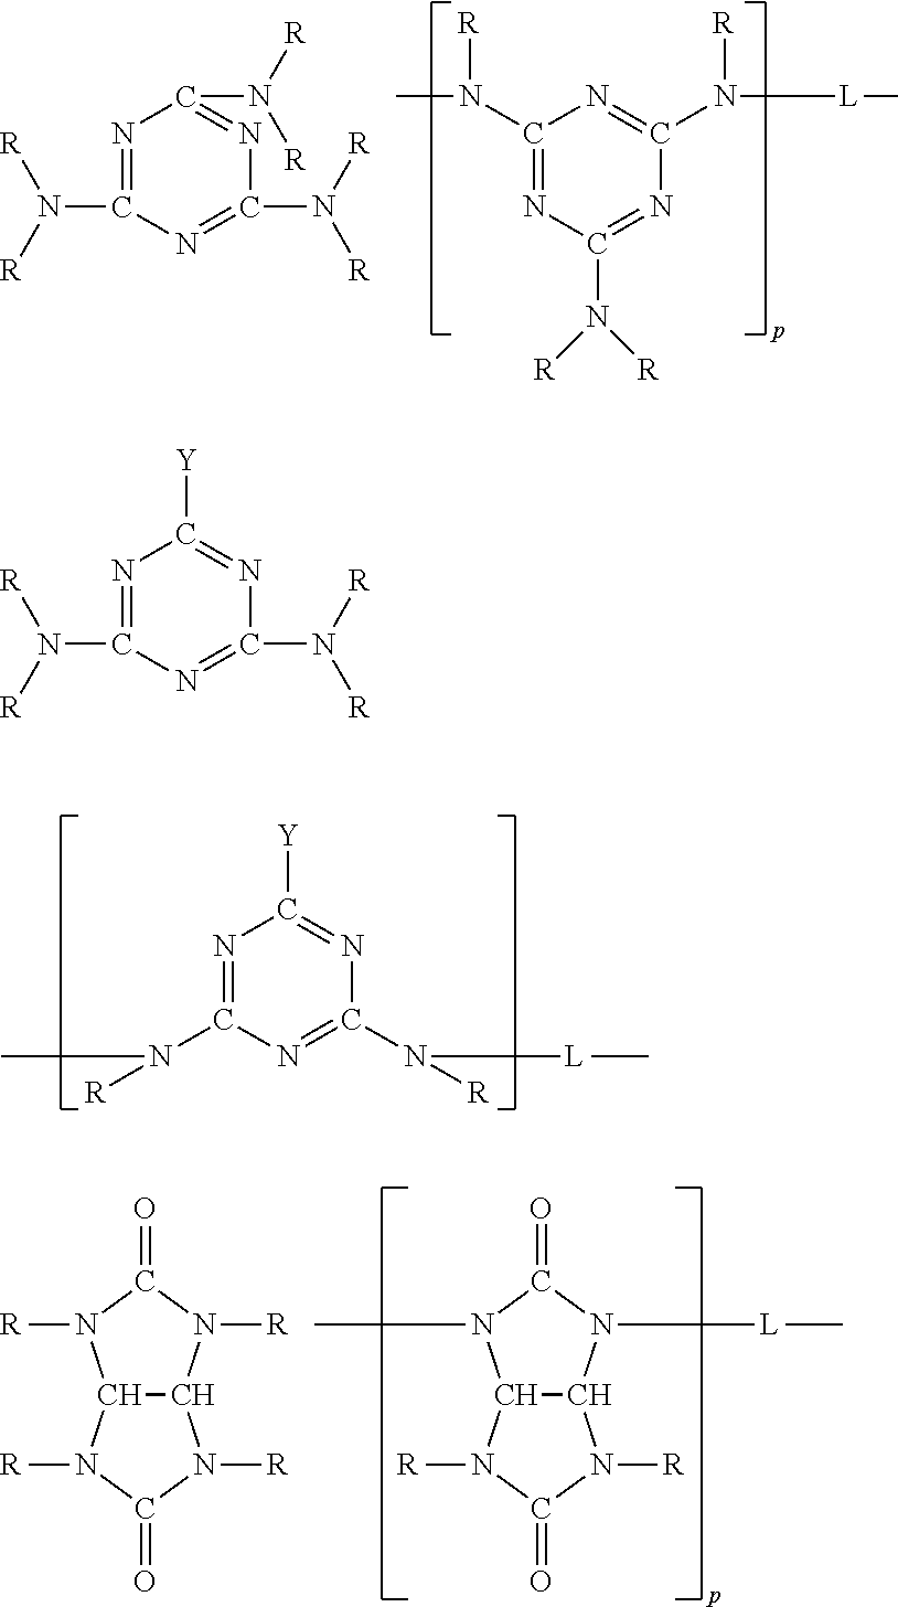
N1=C(N([R])[R])N=C(N([R])[R])N=C1N([R])[R].C1(N(C)[R])=NC(N([R])[R])=NC(N([L]C)[R])=N1.N1=C(N([R])[R])N=C(N([R])[R])N=C1[Y].N1=C(N([R])C)N=C(N([R])[L]C)N=C1[Y].O=C1N(C)C2C(N1[L]C)N([R])C(=O)N2[R].O=C1N([R])C2C(N1[R])N([R])C(=O)N2[R]
